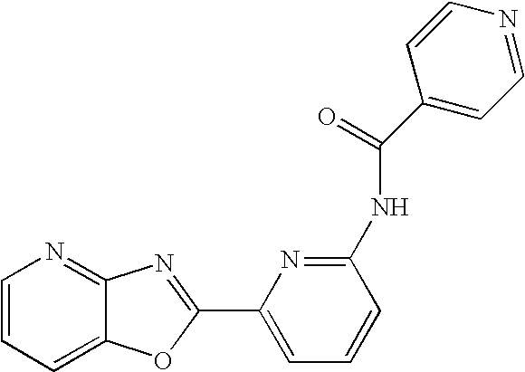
C1=CC=C2C(=N1)N=C(C1=CC=CC(NC(=O)C3=CC=NC=C3)=N1)O2
